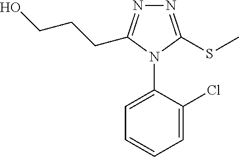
N1=C(SC)N(C2=CC=CC=C2Cl)C(CCCO)=N1
